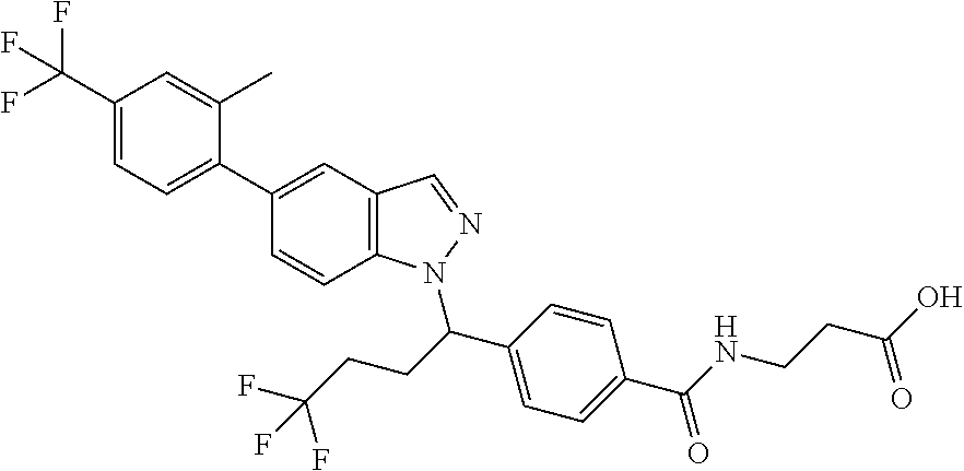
C12=C(C=C(C3=CC=C(C(F)(F)F)C=C3C)C=C1)C=NN2C(CCC(F)(F)F)C1=CC=C(C(NCCC(O)=O)=O)C=C1
